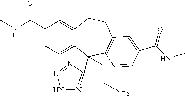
C1(C(NC)=O)=CC=C2C(=C1)CCC1=C(C2(C2=NNN=N2)CCN)C=CC(C(NC)=O)=C1
